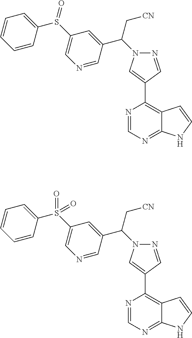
N1(C(C[CN])C2=CC(S(C3=CC=CC=C3)=O)=CN=C2)N=CC(C2=C3C(=NC=N2)NC=C3)=C1.N1(C(C[CN])C2=CC(S(C3=CC=CC=C3)(=O)=O)=CN=C2)N=CC(C2=C3C(=NC=N2)NC=C3)=C1
